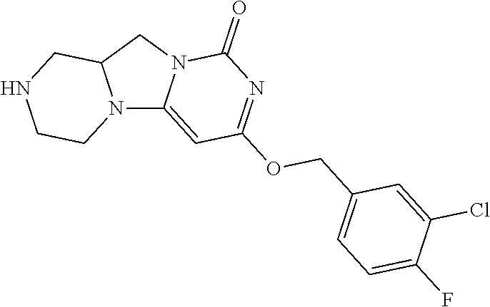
N12C3=CC(OCC4=CC=C(F)C(Cl)=C4)=NC(=O)N3CC1CNCC2
